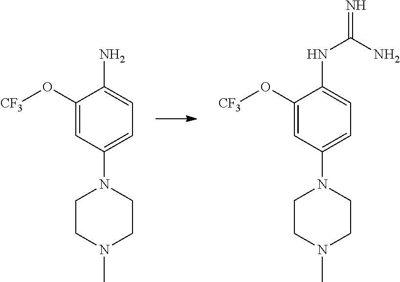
C1(O[CF3])=CC(N2CCN(C)CC2)=CC=C1N.C1(O[CF3])=CC(N2CCN(C)CC2)=CC=C1NC(=N)N
